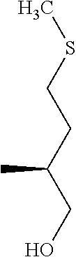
C(CC(CO)C)SC
